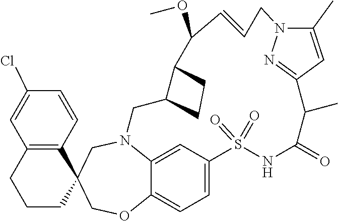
N12C3=CC(=CC=C3OCC3(C4=C(C=C(Cl)C=C4)CCC3)C1)S(=O)(=O)NC(=O)C(C)C1=NN(C(C)=C1)CC=CC(OC)C1C(C2)CC1
